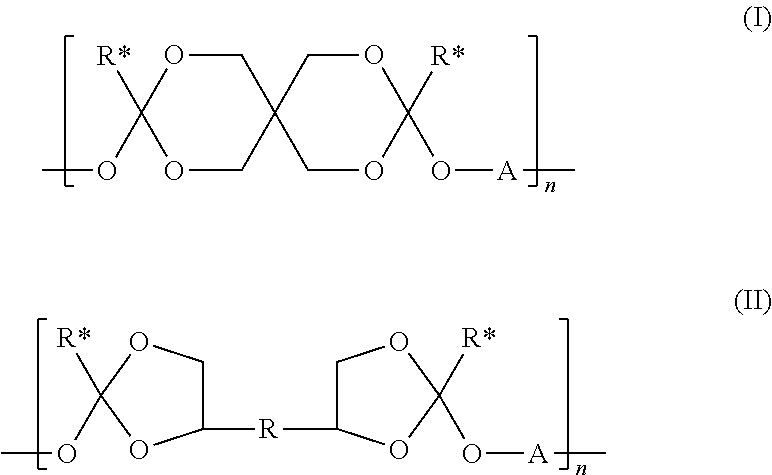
C12(COC([R*])(OC)OC1)COC([R*])(O[A]C)OC2.C1C([R]C2COC(OC)([R*])O2)OC(O[A]C)([R*])O1
